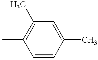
CC1=C(C)C=C(C)C=C1
